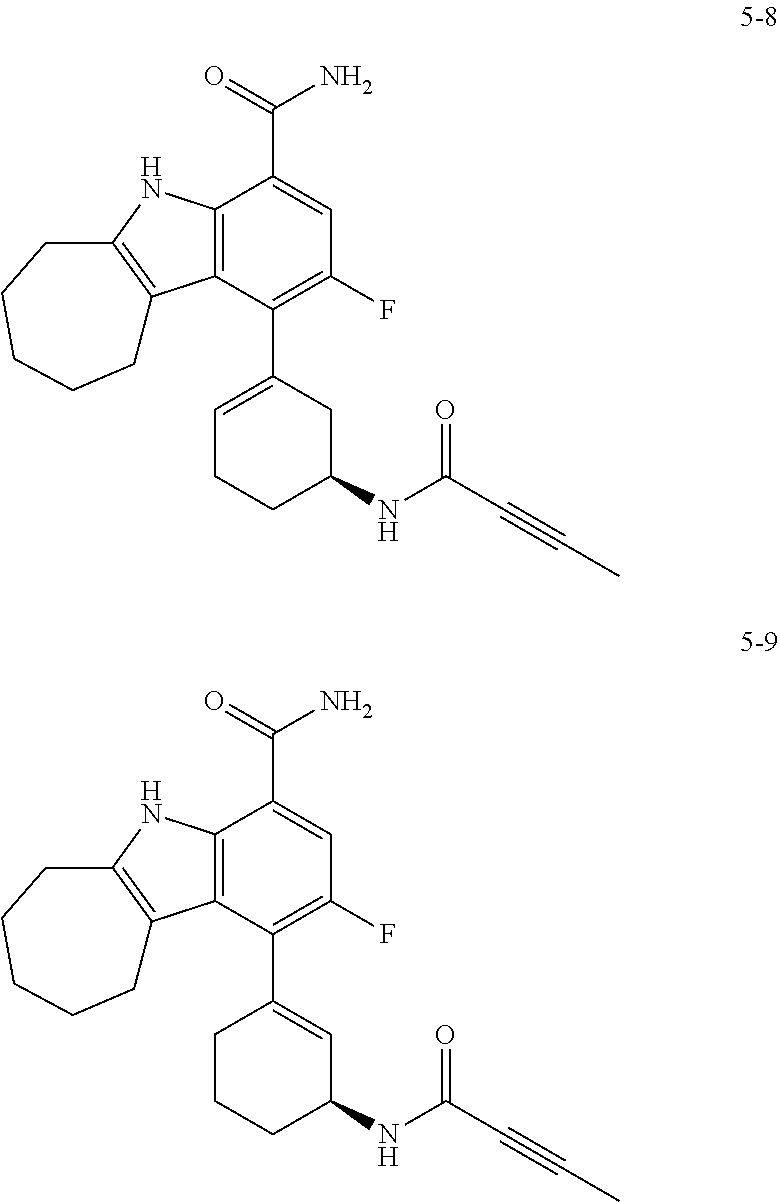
C12=C(C(C3=CCCC(NC(C#CC)=O)C3)=C(F)C=C1C(=O)N)C1=C(N2)CCCCC1.C12=C(C(C3=CC(NC(C#CC)=O)CCC3)=C(F)C=C1C(=O)N)C1=C(N2)CCCCC1
